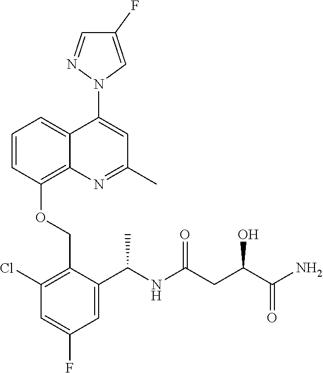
C1=CC(OCC2=C(Cl)C=C(F)C=C2C(NC(CC(C(N)=O)O)=O)C)=C2C(=C1)C(N1C=C(F)C=N1)=CC(C)=N2
